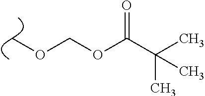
COCOC(=O)C(C)(C)C
